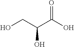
OCC(C(O)=O)O
